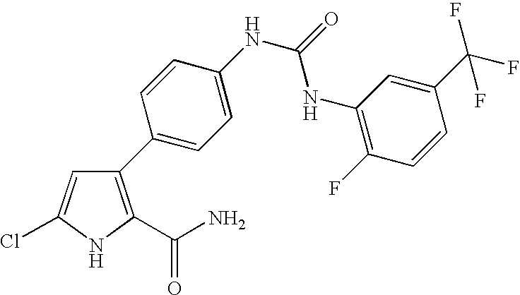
C1(Cl)=CC(C2=CC=C(NC(NC3=C(F)C=CC(C(F)(F)F)=C3)=O)C=C2)=C(C(N)=O)N1
